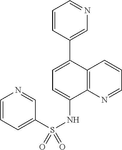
C12=C(N=CC=C1)C(NS(C1=CC=CN=C1)(=O)=O)=CC=C2C1=CN=CC=C1
